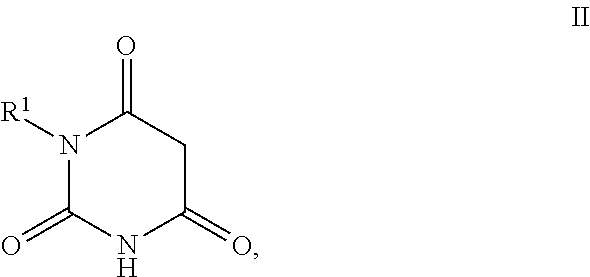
C1C(=O)N([R1])C(=O)NC1=O
